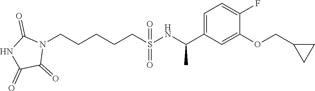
N1(CCCCCS(NC(C2=CC=C(F)C(OCC3CC3)=C2)C)(=O)=O)C(=O)NC(=O)C1=O
